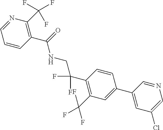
C1(C2=CC(Cl)=CN=C2)=CC(C(F)(F)F)=C(C(F)(F)CNC(C2=C(C(F)(F)F)N=CC=C2)=O)C=C1
